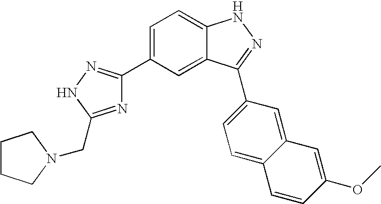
C1(C2=CC=C3C(=C2)C(C2=CC=C4C(=C2)C=C(OC)C=C4)=NN3)=NNC(CN2CCCC2)=N1
